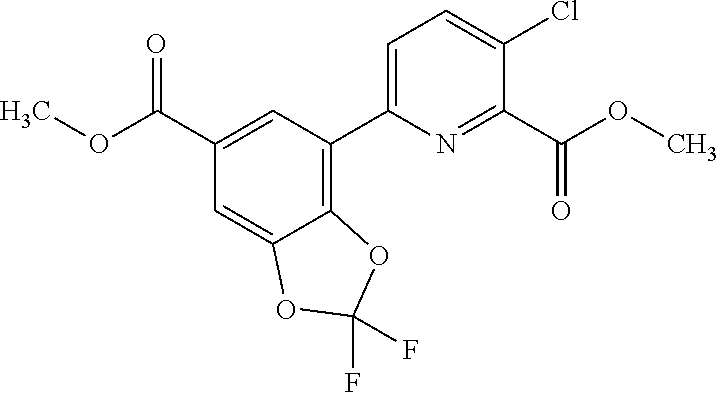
COC(C1=CC(C2=CC=C(Cl)C(C(OC)=O)=N2)=C2C(=C1)OC(F)(F)O2)=O
